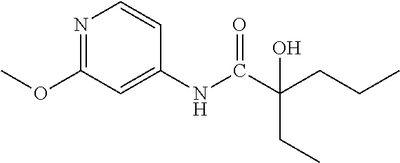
N1=C(OC)C=C(NC(C(CCC)(CC)O)=O)C=C1
